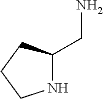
N1C(CN)CCC1
